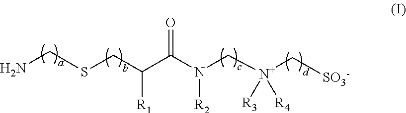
NCSCC(C(N([R2])C[N+](C[SO3-])([R3])[R4])=O)[R1]
